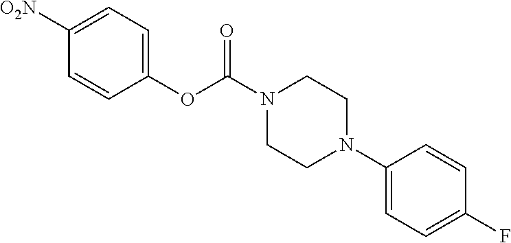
C1(OC(N2CCN(C3=CC=C(F)C=C3)CC2)=O)=CC=C([O2N])C=C1
